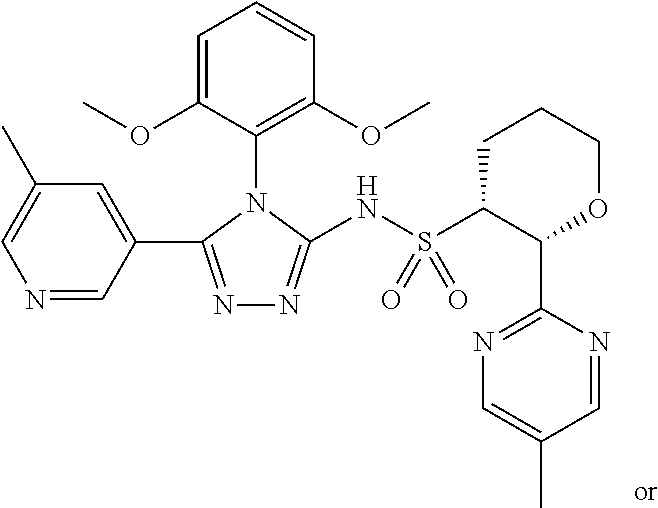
N1=C(C2=CC(C)=CN=C2)N(C2=C(OC)C=CC=C2OC)C(NS(C2C(C3=NC=C(C)C=N3)OCCC2)(=O)=O)=N1
